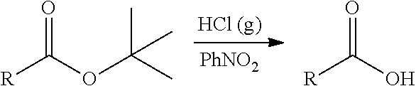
[PhNO2].O=C([R])OC(C)(C)C.O=C([R])O
